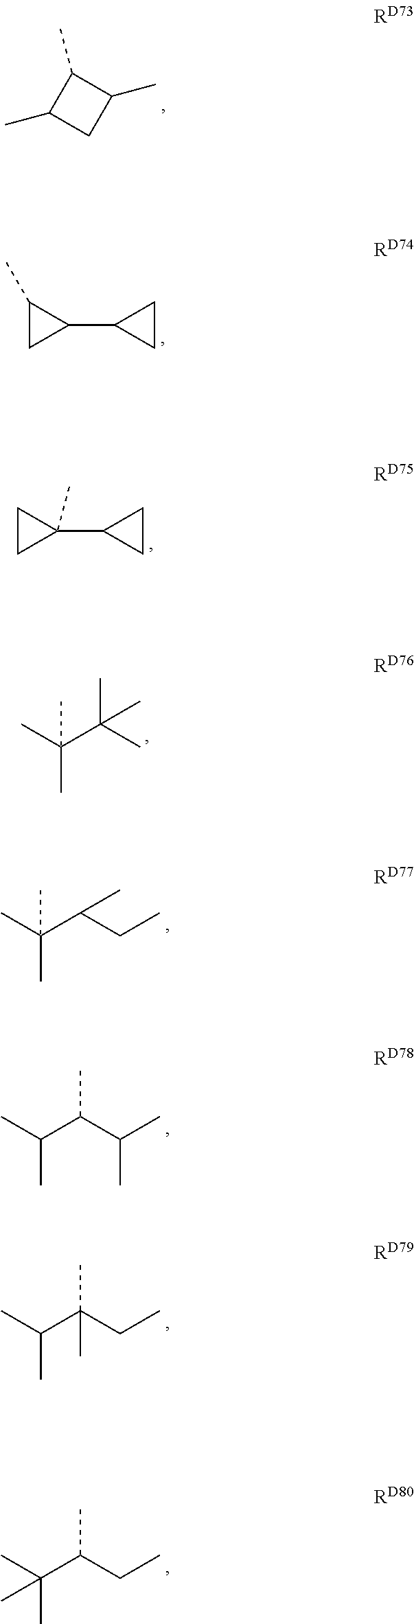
CC1CC(C)C1C.C1(C2CC2)C(C)C1.C1(C2CC2)(C)CC1.C(C)(C)(C(C)(C)C)C.C(C(C(C)(C)C)C)C.C(C(C(C)C)C)(C)C.C(C(C(C)C)(C)C)C.C(C(C(C)(C)C)C)C
